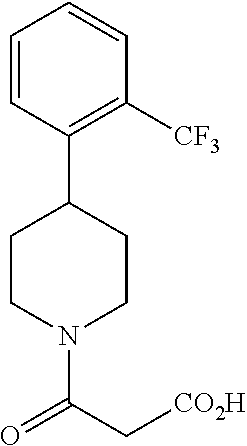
C1CN(C(=O)C[CO2H])CCC1C1=C([CF3])C=CC=C1
